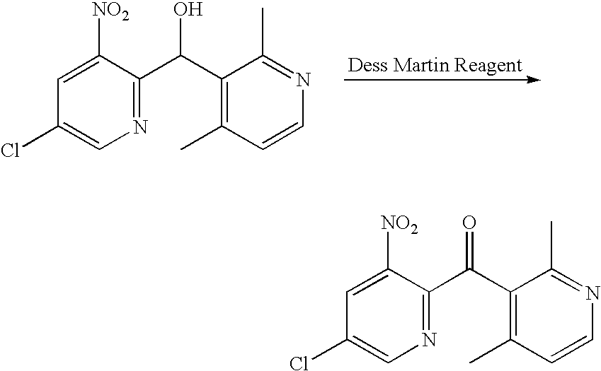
N1=C(C(C2=C(C)C=CN=C2C)O)C([NO2])=CC(Cl)=C1.N1=C(C(C2=C(C)C=CN=C2C)=O)C([NO2])=CC(Cl)=C1
